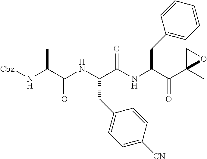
N(C(C(NC(C(NC(C(C1(C)OC1)=O)CC1=CC=CC=C1)=O)CC1=CC=C([CN])C=C1)=O)C)[Cbz]
